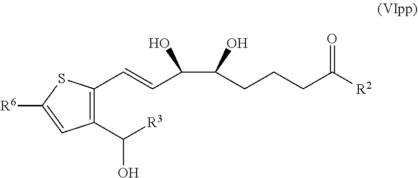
C1(C([R3])O)=C(C=CC(C(CCCC([R2])=O)O)O)SC([R6])=C1
